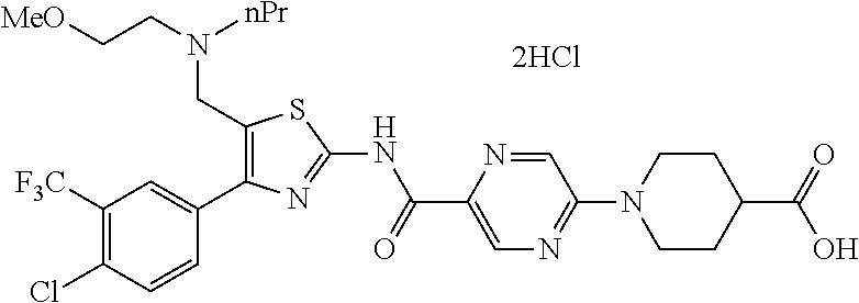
C1([F3C])=C(Cl)C=CC(C2=C(CN(CC[MeO])[nPr])SC(NC(C3=CN=C(N4CCC(C(=O)O)CC4)C=N3)=O)=N2)=C1.[2HCl]
